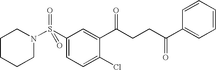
N1(S(C2=CC=C(Cl)C(C(CCC(=O)C3=CC=CC=C3)=O)=C2)(=O)=O)CCCCC1
